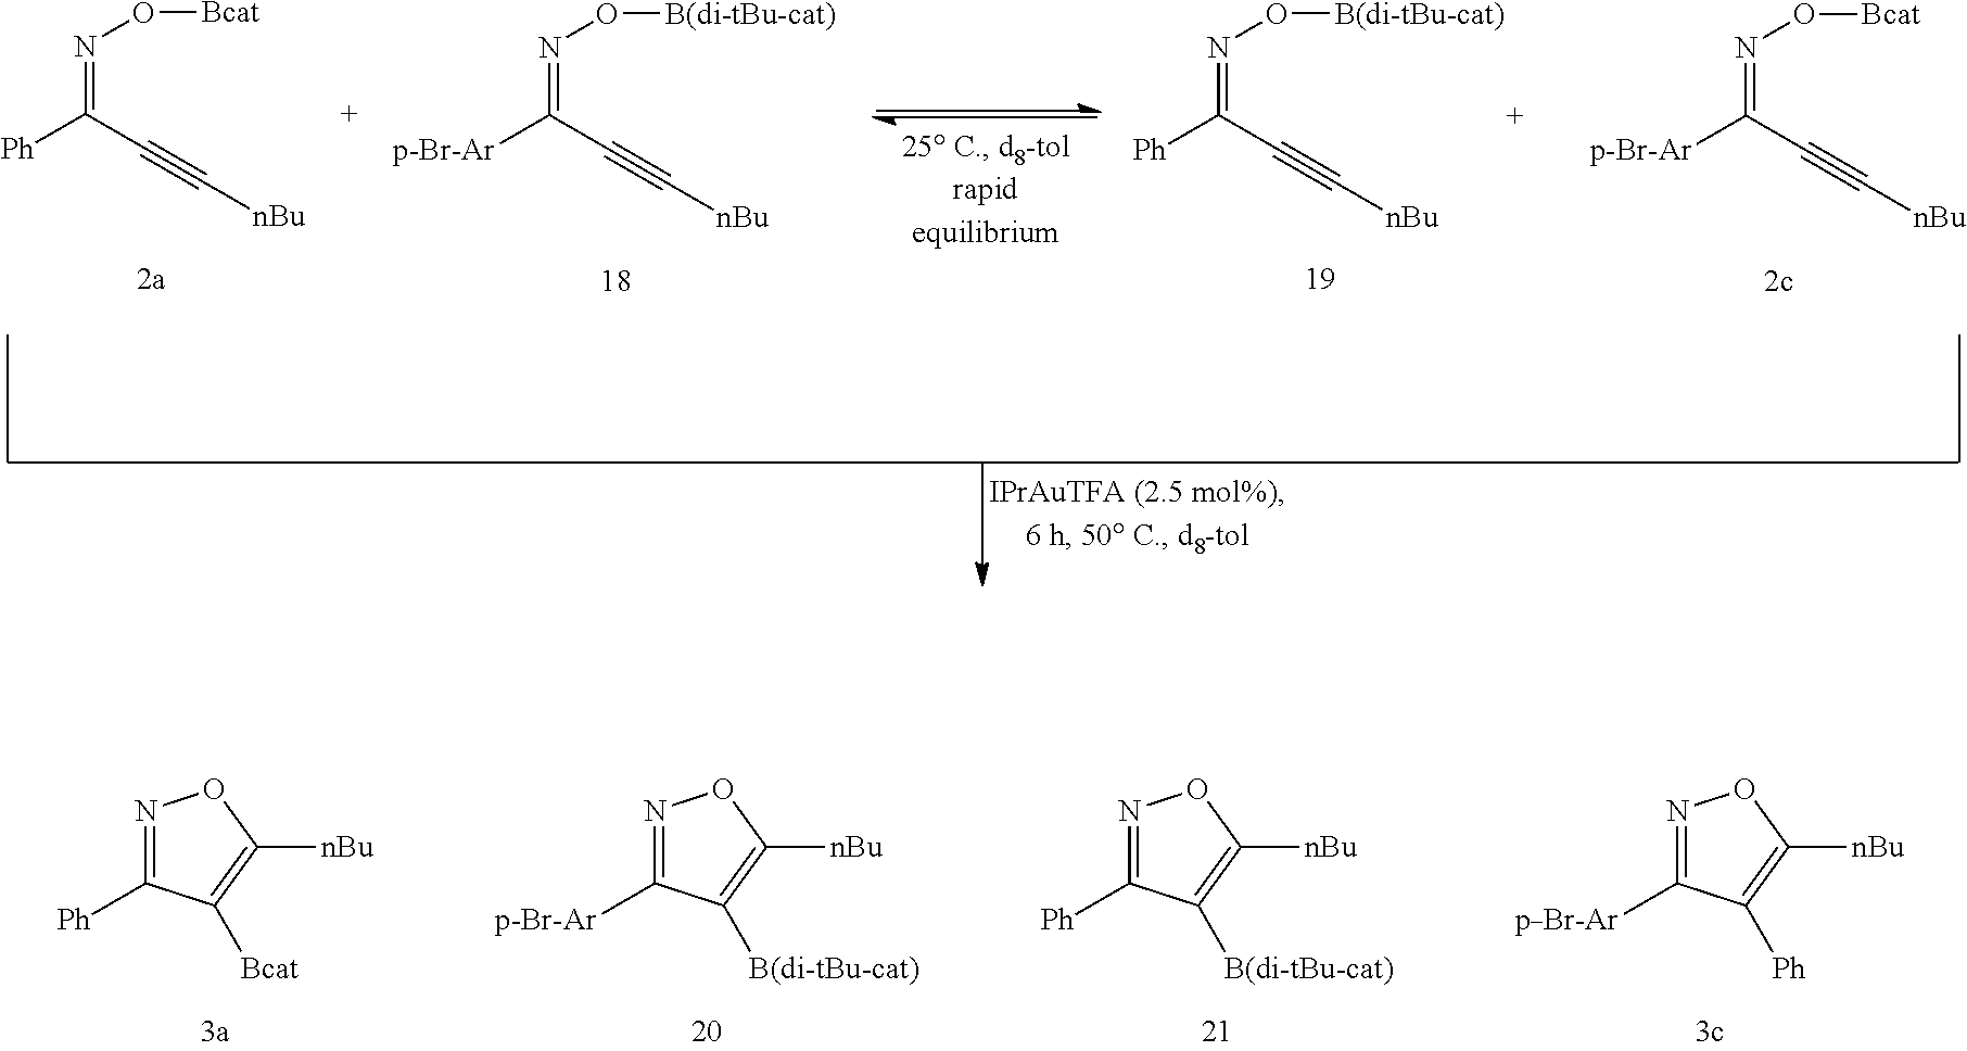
N(=C(C#C[nBu])[Ph])O[Bcat].N(=C(C#C[nBu])[p-Br-Ar])O[B(di-tBu-cat)].N(=C(C#C[nBu])[Ph])O[B(di-tBu-cat)].N(=C(C#C[nBu])[p-Br-Ar])O[Bcat].N1=C([Ph])C([Bcat])=C([nBu])O1.N1=C([p_Br-Ar])C([Ph])=C([nBu])O1.N1=C([Ph])C([B(di-tBu-cat)])=C([nBu])O1.N1=C([p-Br-Ar])C([B(di-tBu-cat)])=C([nBu])O1
